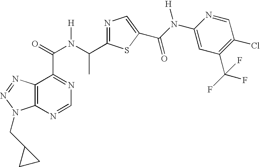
C12=C(N=NN1CC1CC1)C(C(N([H])C(C)C1=NC=C(C(=O)N([H])C3=CC(C(F)(F)F)=C(Cl)C=N3)S1)=O)=NC=N2
